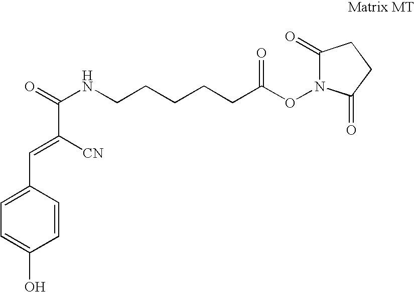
O=C(NCCCCCC(ON1C(=O)CCC1=O)=O)C([CN])=CC1=CC=C(O)C=C1
